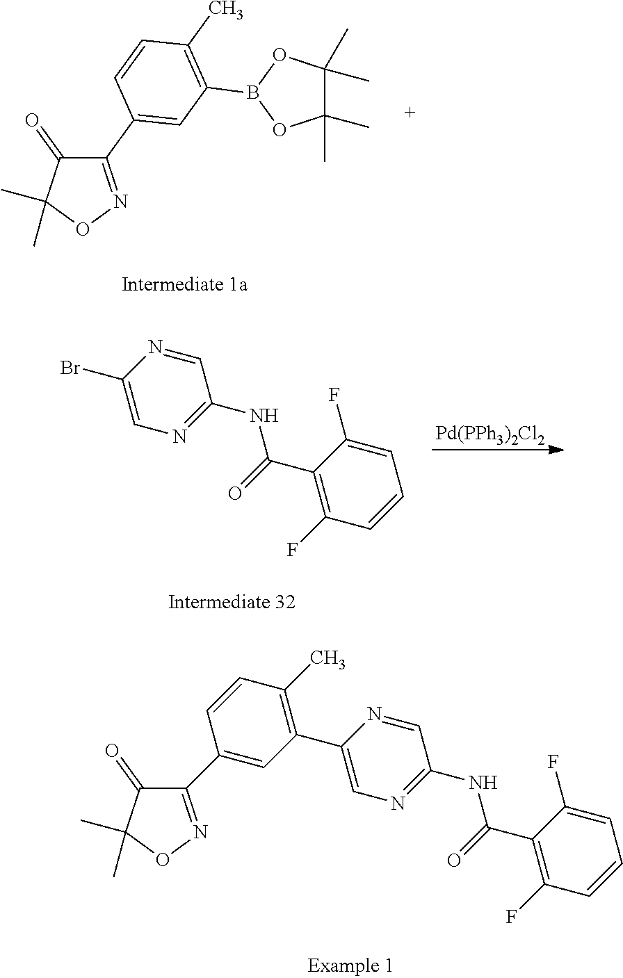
C1(F)=C(C(=O)NC2=NC=C(C3=C(C)C=CC(C4=NOC(C)(C)C4=O)=C3)N=C2)C(F)=CC=C1.C1(C2=CC(B3OC(C)(C)C(C)(C)O3)=C(C)C=C2)=NOC(C)(C)C1=O.C1(F)=C(C(=O)NC2=NC=C(Br)N=C2)C(F)=CC=C1.[Pd(PPh3)2Cl2]
